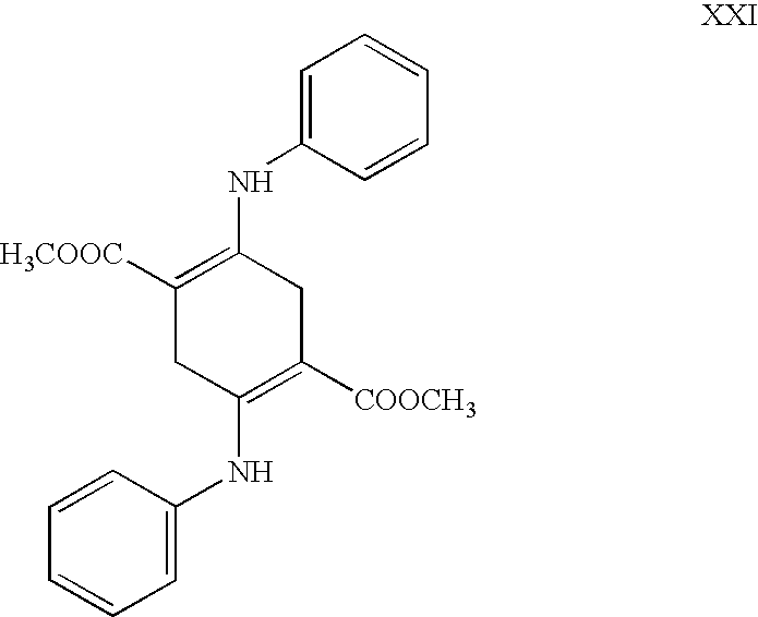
C1=CC=CC(NC2=C([COOCH3])CC(NC3=CC=CC=C3)=C([H3COOC])C2)=C1
